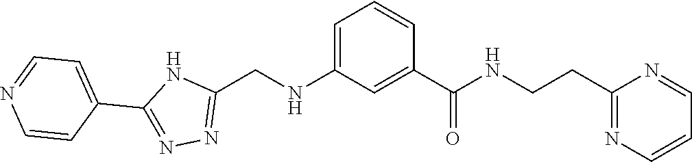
C1(C2=NN=C(CNC3=CC=CC(C(=O)NCCC4=NC=CC=N4)=C3)N2)=CC=NC=C1
